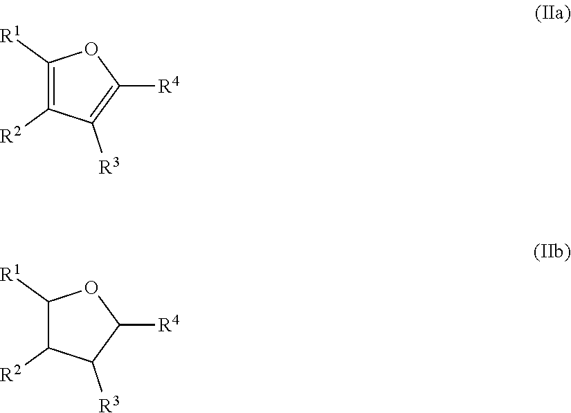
C1([R1])=C([R2])C([R3])=C([R4])O1.C1([R1])C([R2])C([R3])C([R4])O1
